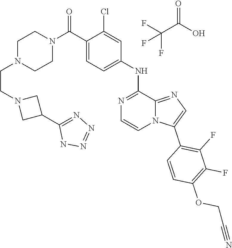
N1=C2C(NC3=CC=C(C(N4CCN(CCN5CC(C6=NN=NN6)C5)CC4)=O)C(Cl)=C3)=NC=CN2C(C2=C(F)C(F)=C(OCC#N)C=C2)=C1.C(C(O)=O)(F)(F)F
